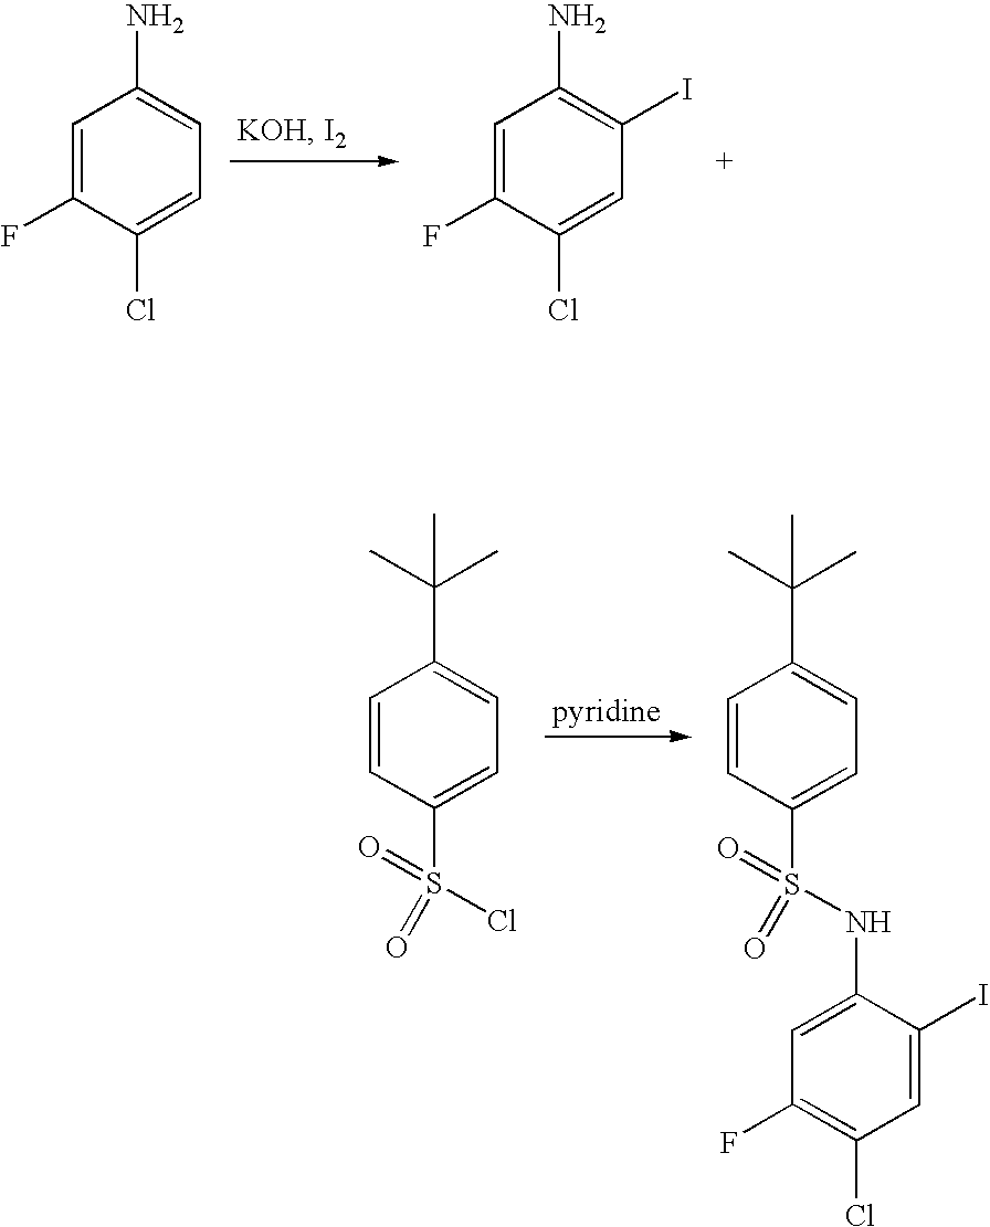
C1=C(F)C(Cl)=CC=C1N.C1=C(F)C(Cl)=CC(I)=C1N.C1=CC(S(NC2=CC(F)=C(Cl)C=C2I)(=O)=O)=CC=C1C(C)(C)C.C1=CC(S(Cl)(=O)=O)=CC=C1C(C)(C)C
